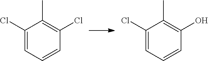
C1(Cl)=CC=CC(Cl)=C1C.C1(Cl)=CC=CC(O)=C1C
